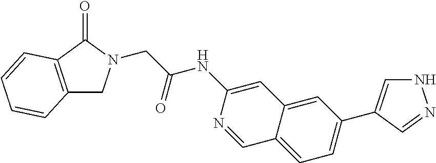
N1=CC2=CC=C(C3=CNN=C3)C=C2C=C1NC(CN1CC2=C(C1=O)C=CC=C2)=O
